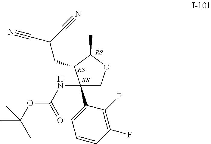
C1(C2=CC=CC(F)=C2F)(NC(OC(C)(C)C)=O)COC(C)C1CC(C#N)C#N
